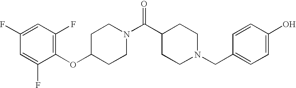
C1(OC2CCN(C(C3CCN(CC4=CC=C(O)C=C4)CC3)=O)CC2)=C(F)C=C(F)C=C1F
